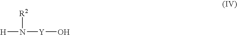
[H]N([Y]O)[R2]
